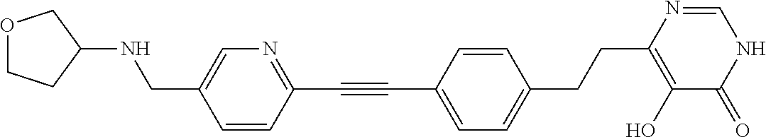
C1(C#CC2=CC=C(CCC3=C(O)C(=O)NC=N3)C=C2)=NC=C(CNC2COCC2)C=C1
